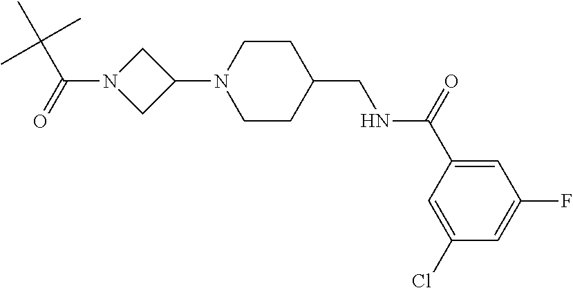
C1(N2CCC(CNC(C3=CC(F)=CC(Cl)=C3)=O)CC2)CN(C(=O)C(C)(C)C)C1
